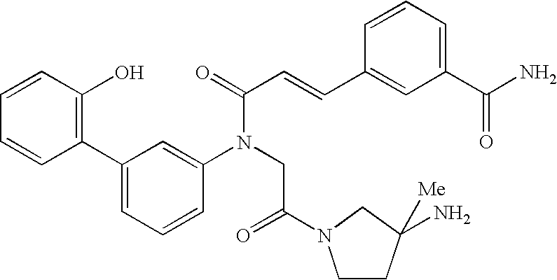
C1(C2=C(O)C=CC=C2)=CC=CC(N(CC(=O)N2CCC(N)([Me])C2)C(C=CC2=CC(C(N)=O)=CC=C2)=O)=C1
